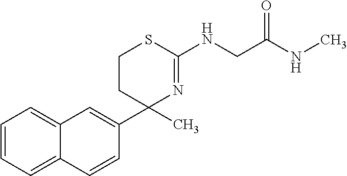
C1(NCC(NC)=O)=NC(C2=CC3=CC=CC=C3C=C2)(C)CCS1
